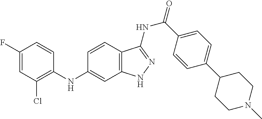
C1(F)=CC(Cl)=C(NC2=CC3=C(C=C2)C(NC(=O)C2=CC=C(C4CCN(C)CC4)C=C2)=NN3)C=C1
